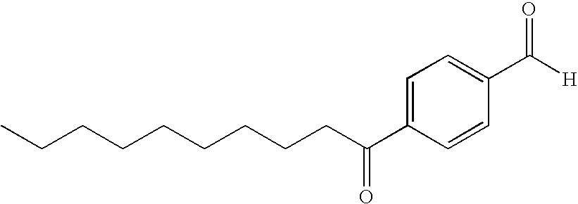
C(CCCCCCCC(C1=CC=C(C([H])=O)C=C1)=O)C
